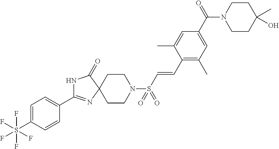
N1C(C2=CC=C(S(F)(F)(F)(F)F)C=C2)=NC2(C1=O)CCN(S(C=CC1=C(C)C=C(C(N3CCC(O)(C)CC3)=O)C=C1C)(=O)=O)CC2
